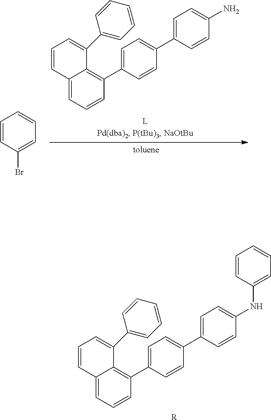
[R].C1=C(C2=CC=C(C3=C4C(=CC=C3)C=CC=C4C3=CC=CC=C3)C=C2)C=CC(NC2=CC=CC=C2)=C1.C1=CC(Br)=CC=C1.C1=C(C2=C3C(=CC=C2)C=CC=C3C2=CC=CC=C2)C=CC(C2=CC=C(N)C=C2)=C1
